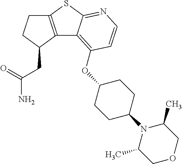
C12=C(C(CC(N)=O)CC1)C1=C(OC3CCC(N4C(C)COCC4C)CC3)C=CN=C1S2
